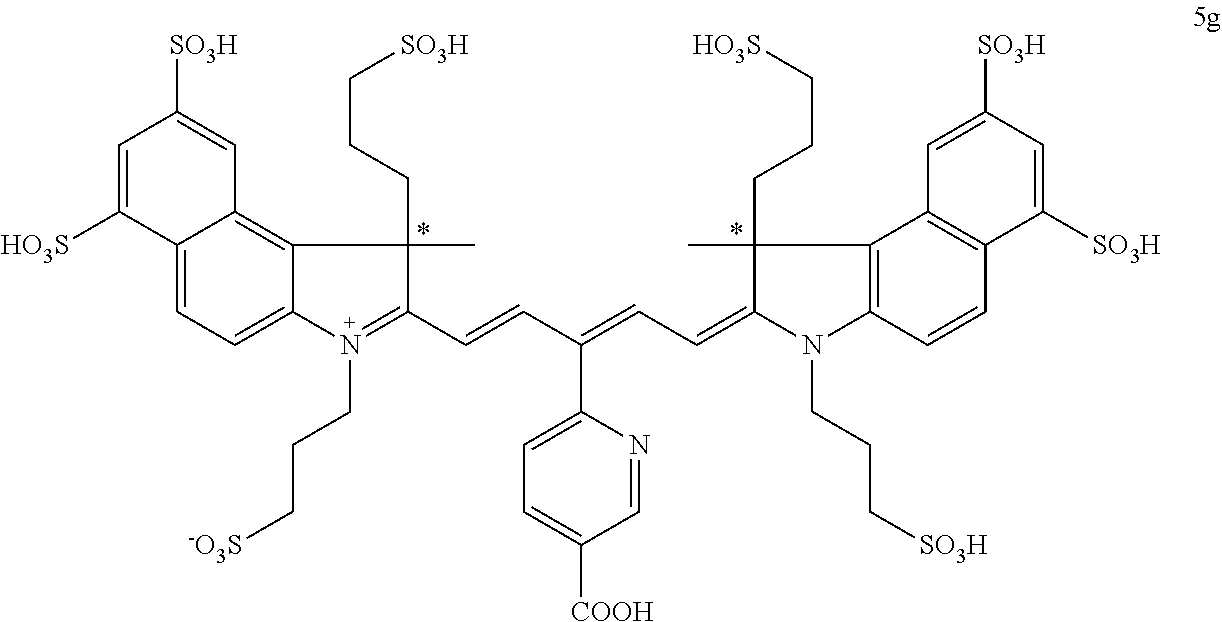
C12=CC=C3C(=C1C=C([SO3H])C=C2[HO3S])C(CCC[SO3H])(C)C(C=CC(=CC=C1N(CCC[SO3H])C2=C(C4=C(C=C2)C([SO3H])=CC([SO3H])=C4)C1(CCC[HO3S])C)C1=CC=C([COOH])C=N1)=N3CCC[-O3S]
